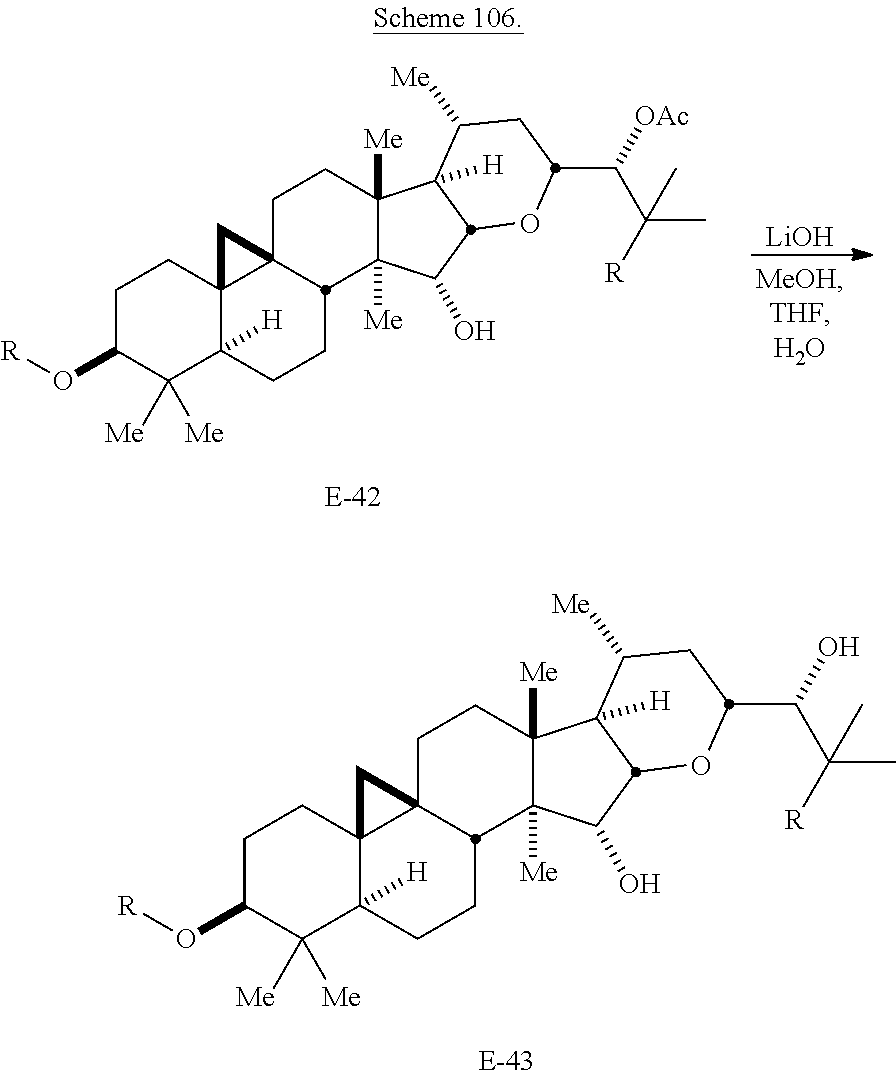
[LiOH].C1C(O[R])C([Me])([Me])C2([H])C3(C1)C1(CCC4([Me])C([Me])(C(O)C5C4([H])C([Me])CC(C([OAc])C(C)([R])C)O5)C1CC2)C3.C1C(O[R])C([Me])([Me])C2([H])C3(C1)C1(CCC4([Me])C([Me])(C(O)C5C4([H])C([Me])CC(C(O)C(C)([R])C)O5)C1CC2)C3
